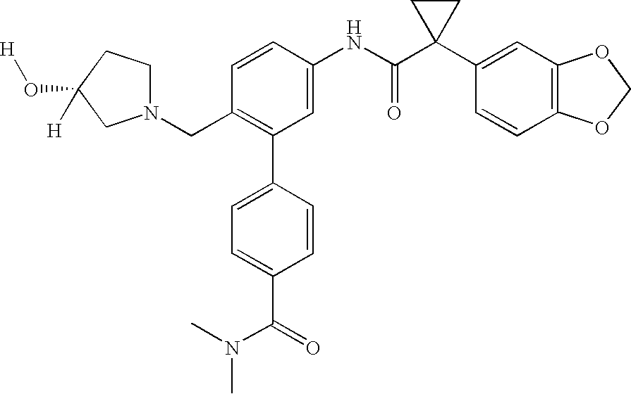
C1(NC(C2(C3=CC4=C(C=C3)OCO4)CC2)=O)=CC(C2=CC=C(C(N(C)C)=O)C=C2)=C(CN2CCC(O[H])([H])C2)C=C1
